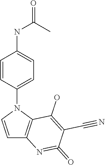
C1=CC(N2C=CC3=C2C(O)=C(C#N)C(=O)=N3)=CC=C1NC(C)=O
